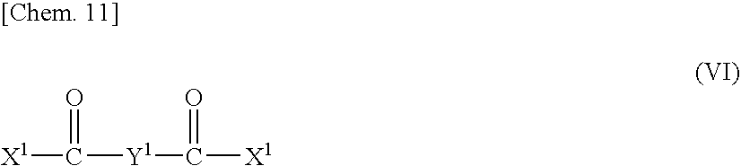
[X1]C(=O)[Y1]C(=O)[X1]
